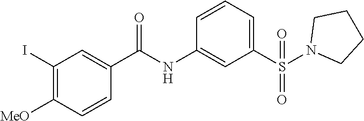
C1(I)=C([MeO])C=CC(C(NC2=CC(S(N3CCCC3)(=O)=O)=CC=C2)=O)=C1
